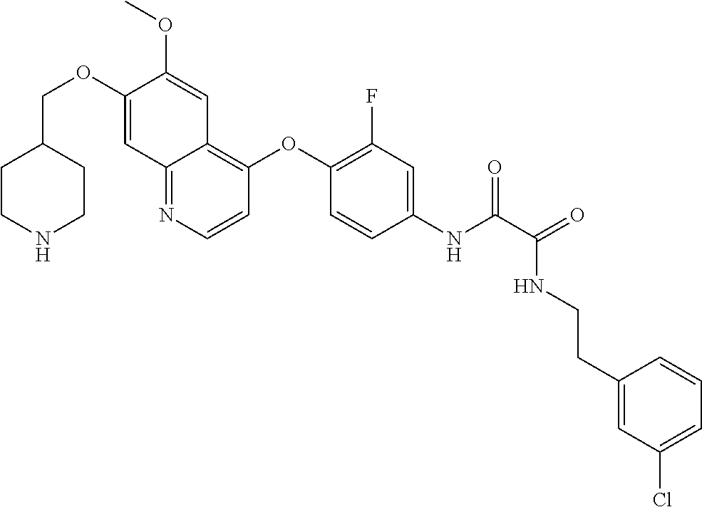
C1CNCCC1COC1=CC2=NC=CC(OC3=C(F)C=C(NC(=O)C(NCCC4=CC(Cl)=CC=C4)=O)C=C3)=C2C=C1OC
